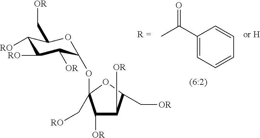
C1(C(C)=O)=CC=CC=C1.C1([OR])C([OR])C(C[OR])OC1(C[RO])OC1C([OR])C([RO])C([RO])C(C[OR])O1
